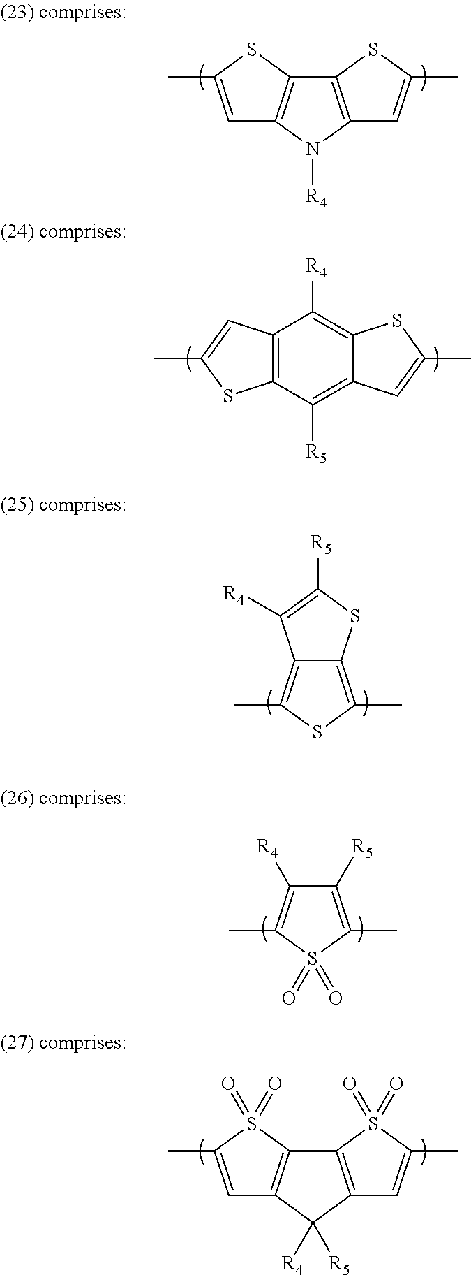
C12=C(SC(C)=C1)C1=C(C=C(C)S1)N2[R4].C12=C(C([R5])=C3C(=C1[R4])SC(C)=C3)SC(C)=C2.C12=C(C)SC(C)=C1C([R4])=C([R5])S2.C1([R5])=C(C)S(=O)(=O)C(C)=C1[R4].C12=C(S(=O)(=O)C(C)=C1)C1=C(C=C(C)S1(=O)=O)C2([R4])[R5]
